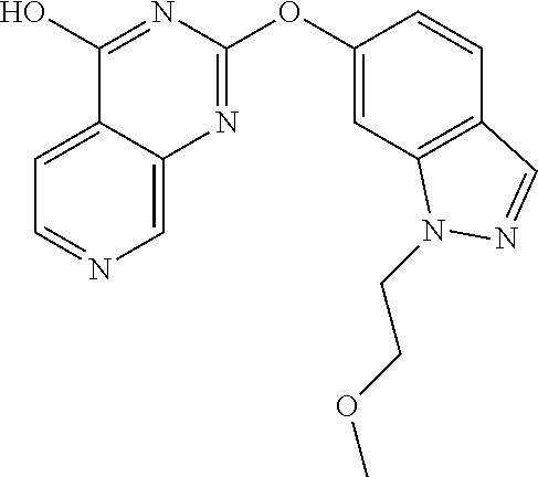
C1=C(OC2=NC3=CN=CC=C3C(O)=N2)C=CC2=C1N(CCOC)N=C2
